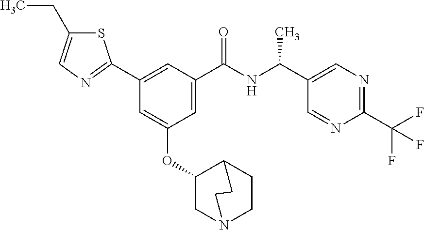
C1=C(C(NC(C2=CN=C(C(F)(F)F)N=C2)C)=O)C=C(C2=NC=C(CC)S2)C=C1OC1CN2CCC1CC2
